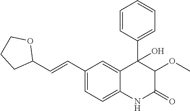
C1(C=CC2OCCC2)=CC=C2C(=C1)C(C1=CC=CC=C1)(O)C(OC)C(=O)N2
